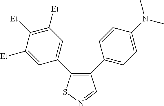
C1([Et])=CC(C2=C(C3=CC=C(N(C)C)C=C3)C=NS2)=CC([Et])=C1[Et]
